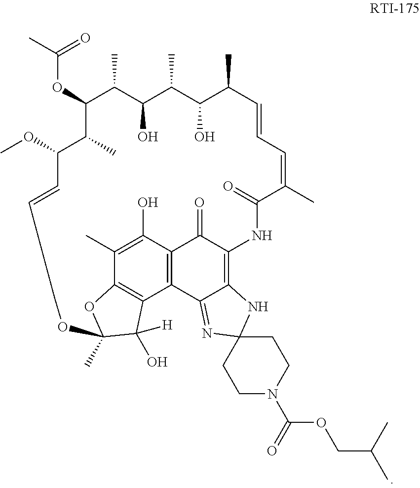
C(OC1C(C)C(OC)C=CCCCOC2(C)OC3=C(C4=C(C(=O)C(=C5C4=NC4(N5)CCN(C(=O)OCC(C)C)CC4)NC(=O)C(C)=CC=CC(C)C(O)C(C)C(O)C1C)C(O)=C3C)C2(O)[H])(C)=O
